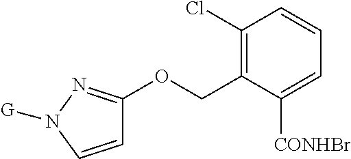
C1=CN([G])N=C1OCC1=C(Cl)C=CC=C1[CONHBr]
